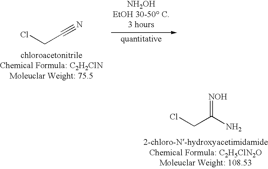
C(C#N)Cl.C(C(=[NOH])N)Cl
